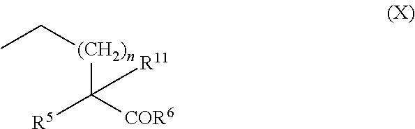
CC[(CH2)n]C([COR6])([R5])[R11]
